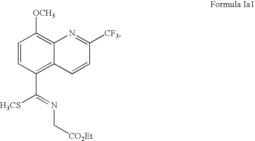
C1=CC(C([H3CS])=NC[CO2Et])=C2C(=C1[OCH3])N=C([CF3])C=C2
